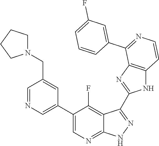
C1=NC=C(C2=CN=C3C(=C2F)C(C2=NC4=C(N2)C=CN=C4C2=CC(F)=CC=C2)=NN3)C=C1CN1CCCC1
